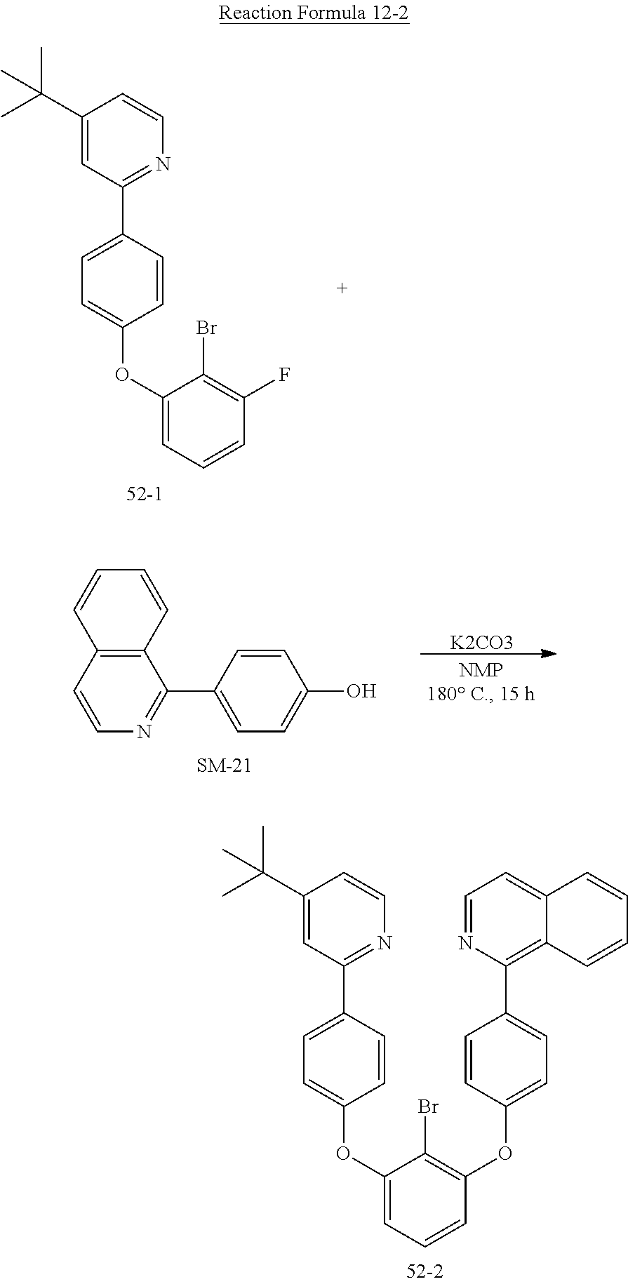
C1(OC2=CC=C(C3=NC=CC(C(C)(C)C)=C3)C=C2)=CC=CC(F)=C1Br.[K2CO3].C1(C2=CC=C(O)C=C2)=NC=CC2=C1C=CC=C2.O(C1=CC=CC(OC2=CC=C(C3=C4C(=CC=N3)C=CC=C4)C=C2)=C1Br)C1=CC=C(C2=NC=CC(C(C)(C)C)=C2)C=C1
